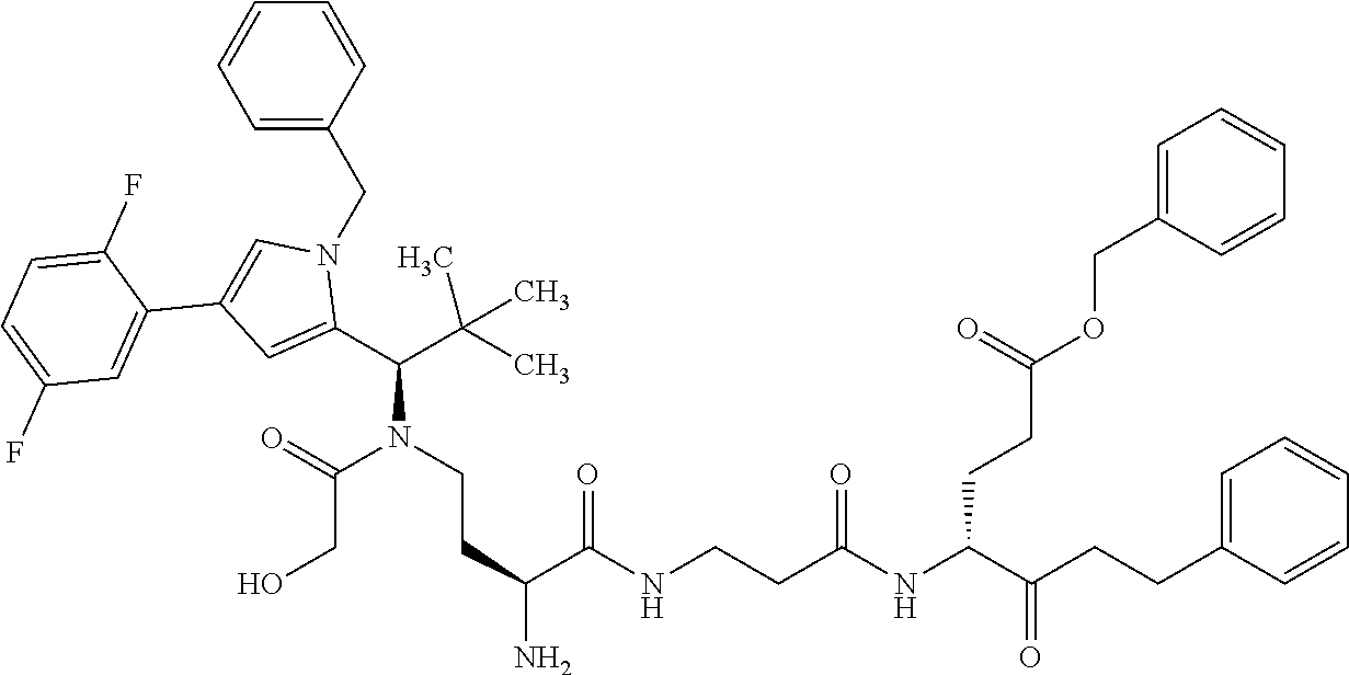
C(N(C(CO)=O)CCC(C(NCCC(NC(CCC(=O)OCC1=CC=CC=C1)C(=O)CCC1=CC=CC=C1)=O)=O)N)(C(C)(C)C)C1=CC(C2=CC(F)=CC=C2F)=CN1CC1=CC=CC=C1
